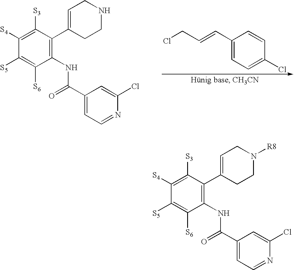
C1([S4])=C([S3])C(C2=CCNCC2)=C(NC(C2=CC=NC(Cl)=C2)=O)C([S6])=C1[S5].C1([S4])=C([S3])C(C2=CCN([R8])CC2)=C(NC(C2=CC=NC(Cl)=C2)=O)C([S6])=C1[S5].C1(C=CCCl)=CC=C(Cl)C=C1
